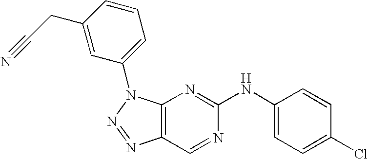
C12=C(N(C3=CC=CC(CC#N)=C3)N=N1)N=C(NC1=CC=C(Cl)C=C1)N=C2
